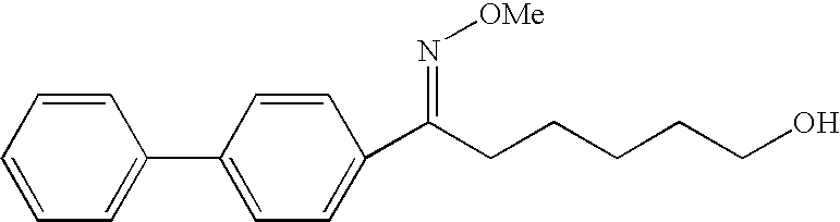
C1=CC=CC=C1C1=CC=C(C(CCCCCO)=N[OMe])C=C1
